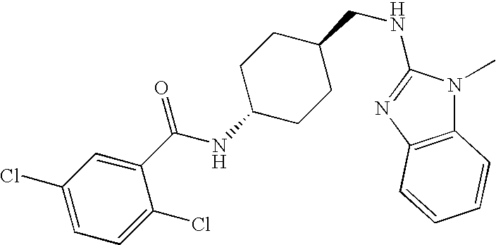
C1(Cl)=CC=C(Cl)C(C(NC2CCC(CNC3=NC4=C(N3C)C=CC=C4)CC2)=O)=C1
